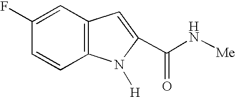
C1=C(F)C=CC2=C1C=C(C(N[Me])=O)N2[H]
